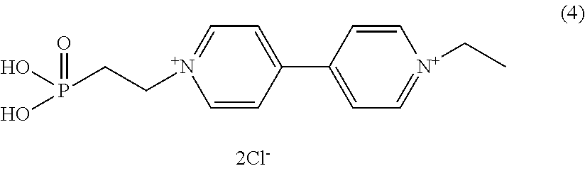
P(CC[N+]1=CC=C(C2=CC=[N+](CC)C=C2)C=C1)(O)(O)=O
